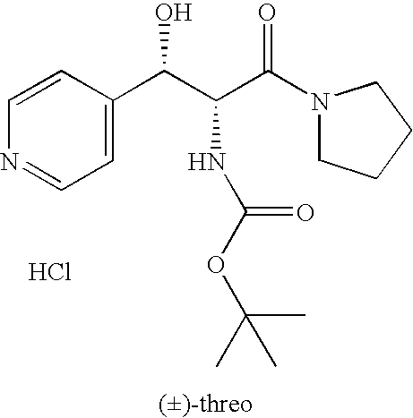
C1=CC(C(C(C(N2CCCC2)=O)NC(OC(C)(C)C)=O)O)=CC=N1.Cl
